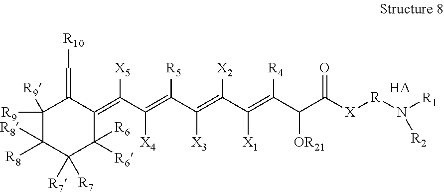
C(=C(C(=C1C([R6])([R6])C([R7])([R7])C([R8])([R8])C([R9])([R9])C1=C[R10])[X5])[X4])(C(=C(C(=C(C(C([X][R]N([R1])[R2])=O)[OR21])[R4])[X1])[X2])[X3])[R5].[HA]
